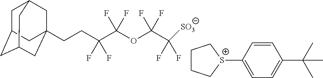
C1C2CC3CC(CCC(C(OC(C(F)(F)[SO3])(F)F)(F)F)(F)F)(CC1C3)C2.C1CC[S+](C2=CC=C(C(C)(C)C)C=C2)C1
